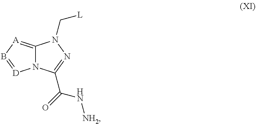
C12=[A]B=[D]N1C(C(=O)N[NH2])=NN2C[L]
